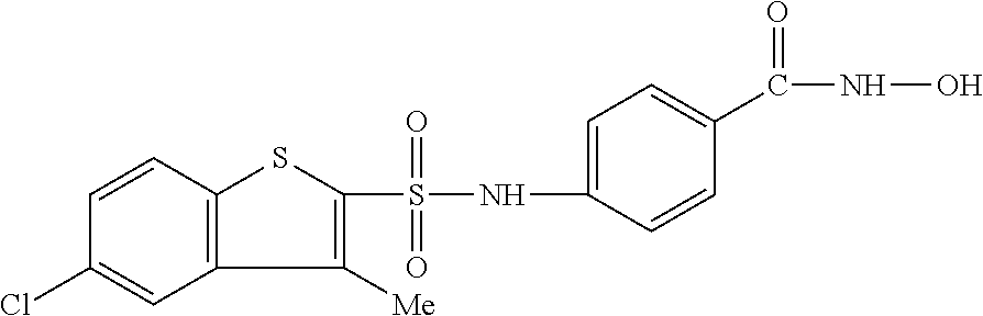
C1(S(NC2=CC=C(C(NO)=O)C=C2)(=O)=O)=C([Me])C2=C(S1)C=CC(Cl)=C2
